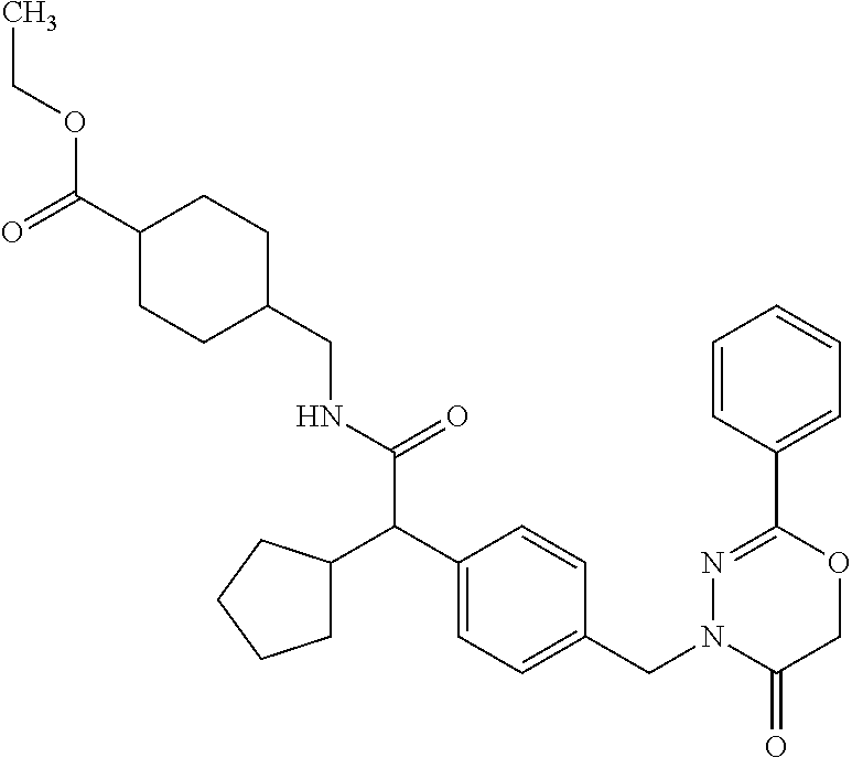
N(C(C(C1=CC=C(CN2C(=O)COC(C3=CC=CC=C3)=N2)C=C1)C1CCCC1)=O)CC1CCC(C(=O)OCC)CC1
